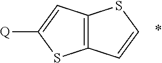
C12=C(C=C([Q])S1)SC=C2
